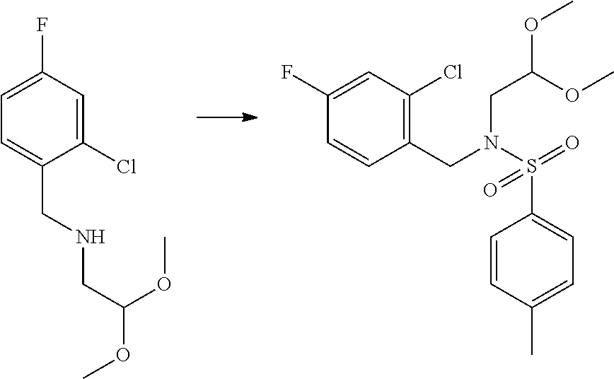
C1(CN(CC(OC)OC)S(C2=CC=C(C)C=C2)(=O)=O)=C(Cl)C=C(F)C=C1.C1(Cl)=CC(F)=CC=C1CNCC(OC)OC
